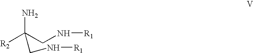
[R2]C(CN[R1])(N)CN[R1]
